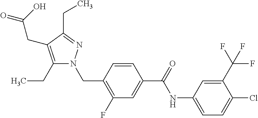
O=C(C1=CC(F)=C(CN2C(CC)=C(CC(=O)O)C(CC)=N2)C=C1)NC1=CC=C(Cl)C(C(F)(F)F)=C1
